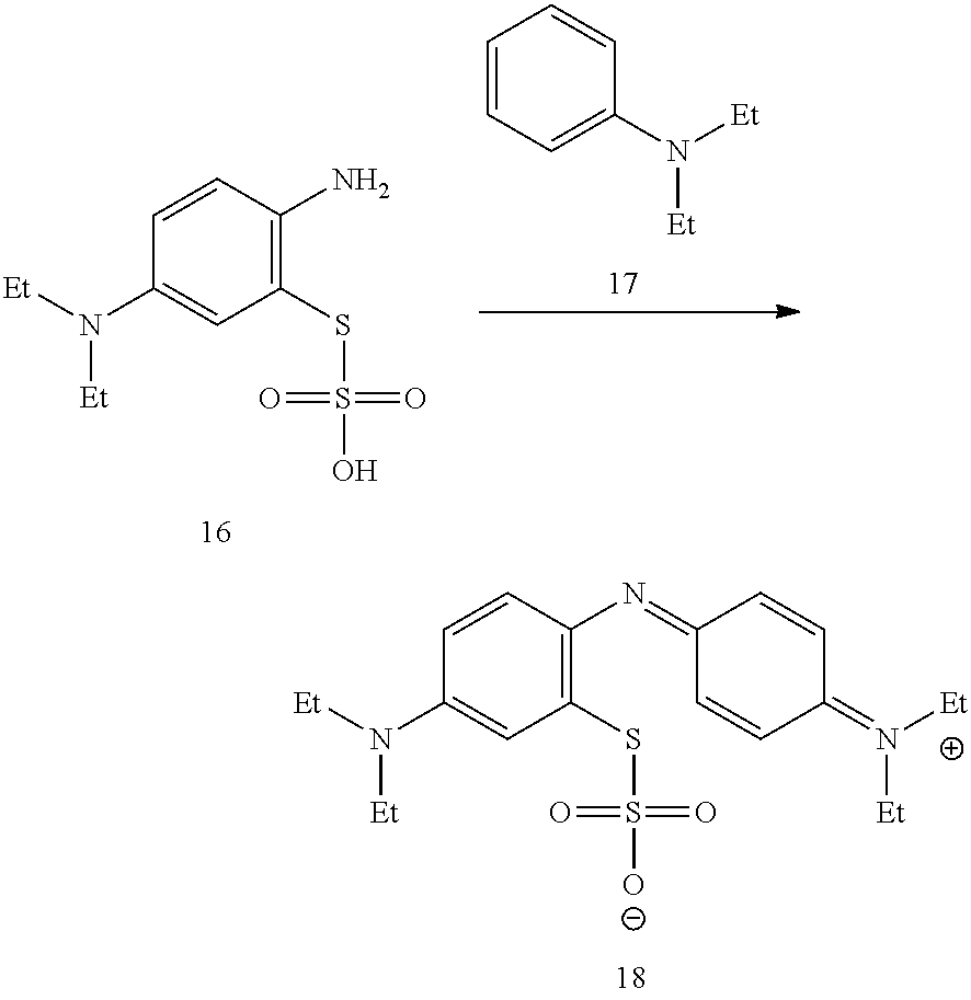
C1=CC(N=C2C=CC(=N([Et])[Et])C=C2)=C(SS([O-])(=O)=O)C=C1N([Et])[Et].C1=CC(N)=C(SS(O)(=O)=O)C=C1N([Et])[Et].C1=CC=C(N([Et])[Et])C=C1
